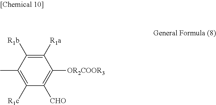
C1([R1b])=C([R1a])C([OR2COOR3])=C([CHO])C([R1c])=C1C
